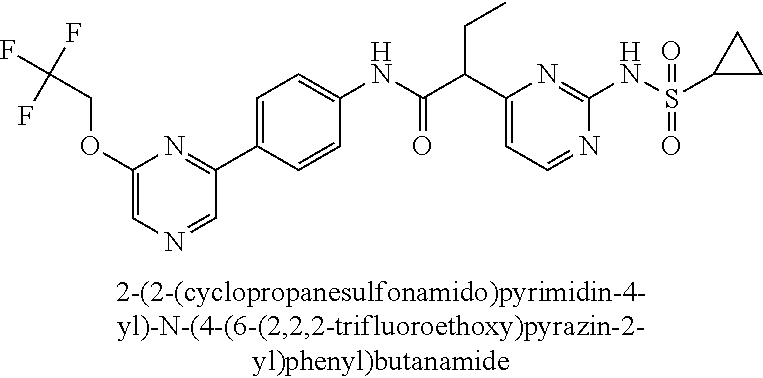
C1(NC(=O)C(C2=CC=NC(NS(=O)(=O)C3CC3)=N2)CC)=CC=C(C2=NC(OCC(F)(F)F)=CN=C2)C=C1
